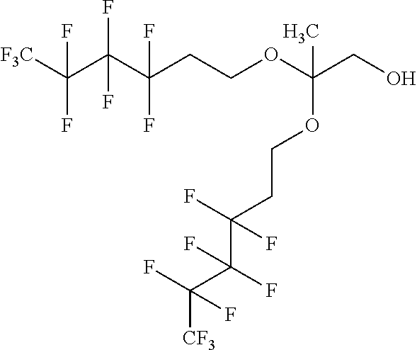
[F3C]C(C(C(CCOC(CO)(OCCC(C(C([CF3])(F)F)(F)F)(F)F)C)(F)F)(F)F)(F)F
